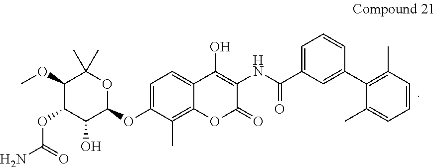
C1(OC)C(OC(N)=O)C(O)C(OC2=CC=C3C(=C2C)OC(=O)C(NC(C2=CC=CC(C4=C(C)C=CC=C4C)=C2)=O)=C3O)OC1(C)C
